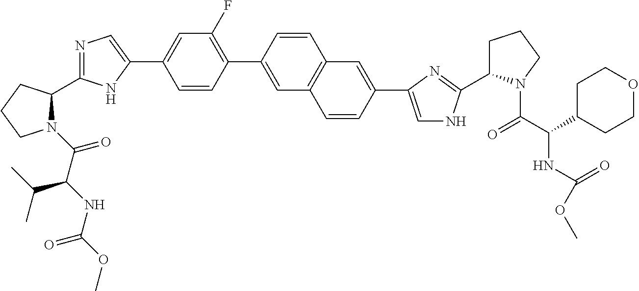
N1(C(C(NC(=O)OC)C(C)C)=O)C(C2=NC=C(C3=CC(F)=C(C4=CC5=C(C=C4)C=C(C4=CNC(C6CCCN6C(C(NC(=O)OC)C6CCOCC6)=O)=N4)C=C5)C=C3)N2)CCC1
